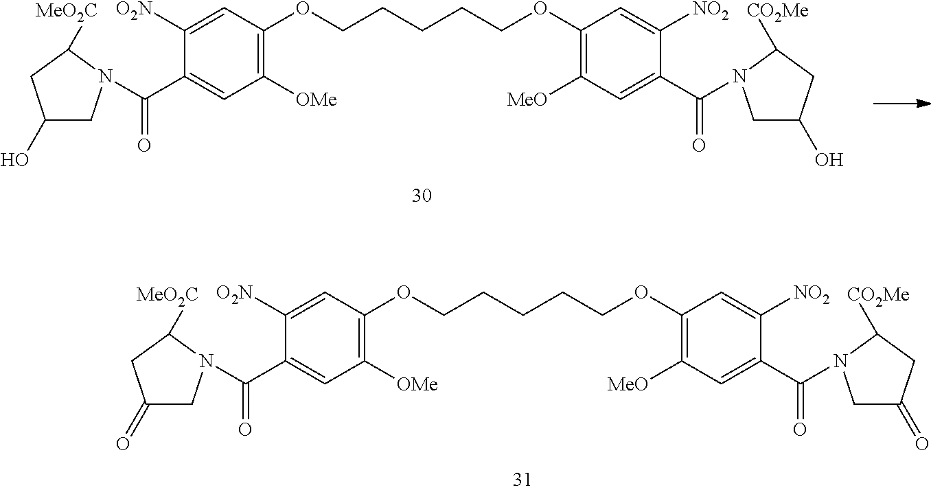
C1(C(=O)N2CC(O)CC2[MeO2C])=CC([OMe])=C(OCCCCCOC2=C([MeO])C=C(C(=O)N3CC(O)CC3[CO2Me])C([NO2])=C2)C=C1[O2N].C1(C(=O)N2CC(=O)CC2[MeO2C])=CC([OMe])=C(OCCCCCOC2=C([MeO])C=C(C(=O)N3CC(=O)CC3[CO2Me])C([NO2])=C2)C=C1[O2N]
